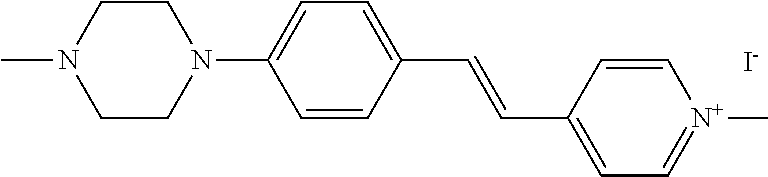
C1=CC(C=CC2=CC=C(N3CCN(C)CC3)C=C2)=CC=[N+]1C.[I-]
